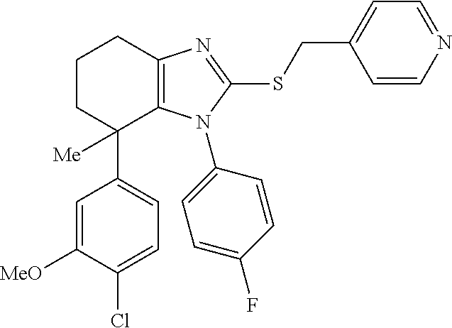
C1CC(C2=CC=C(Cl)C([MeO])=C2)([Me])C2=C(C1)N=C(SCC1=CC=NC=C1)N2C1=CC=C(F)C=C1
